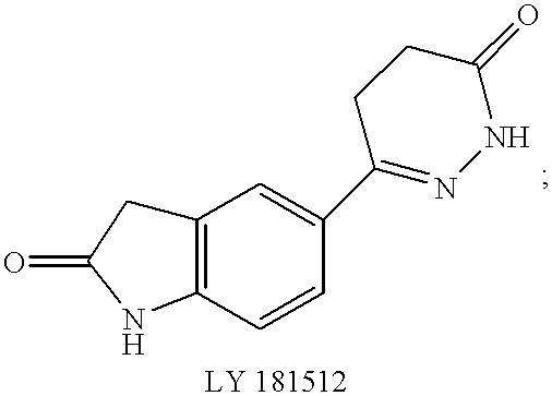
C12=C(C=CC(C3=NNC(=O)CC3)=C1)NC(=O)C2
